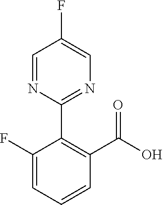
C1=C(F)C(C2=NC=C(F)C=N2)=C(C(O)=O)C=C1
